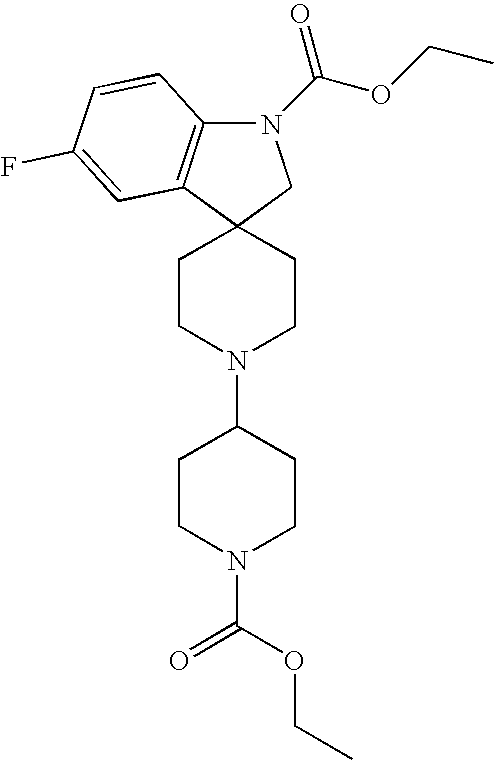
C12(CCN(C3CCN(C(=O)OCC)CC3)CC1)CN(C(=O)OCC)C1=C2C=C(F)C=C1
